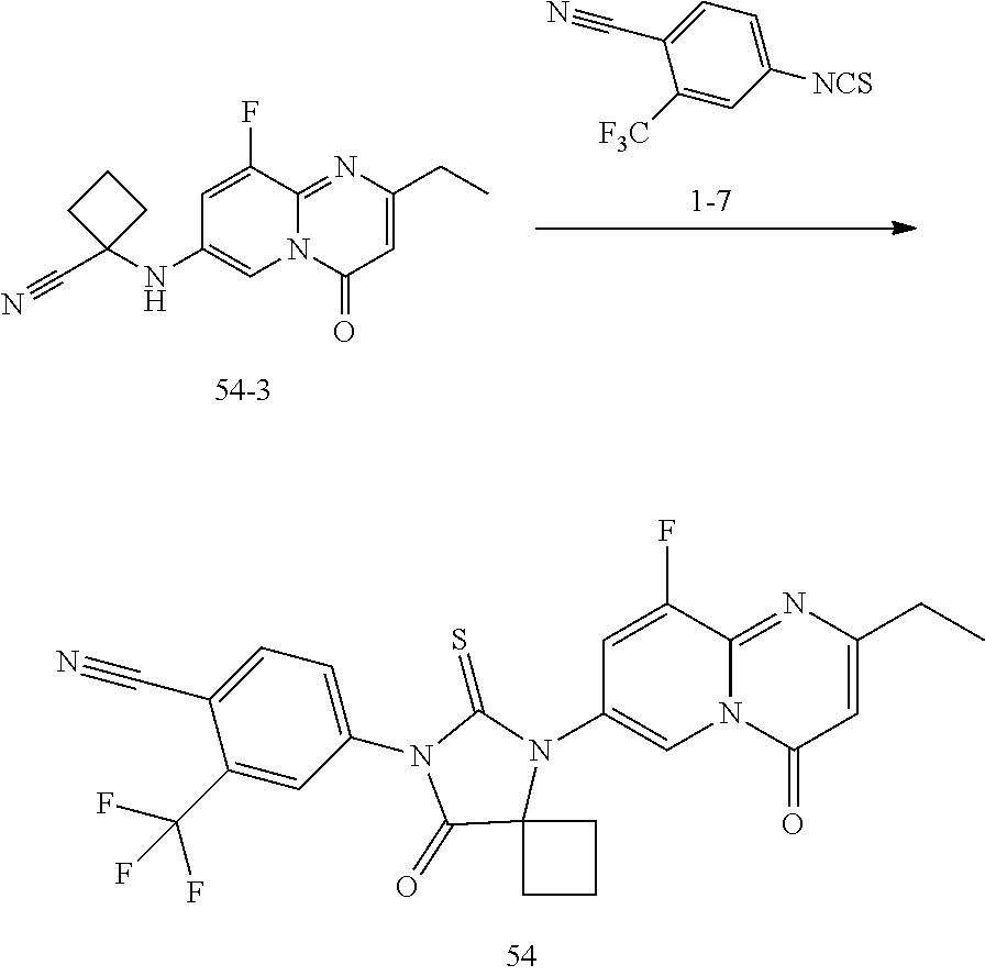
C1=C(F)C2=NC(CC)=CC(=O)N2C=C1N1C2(C(=O)N(C3=CC=C(C#N)C(C(F)(F)F)=C3)C1=S)CCC2.C1([NCS])=CC=C(C#N)C([F3C])=C1.C1=C(F)C2=NC(CC)=CC(=O)N2C=C1NC1(C#N)CCC1
